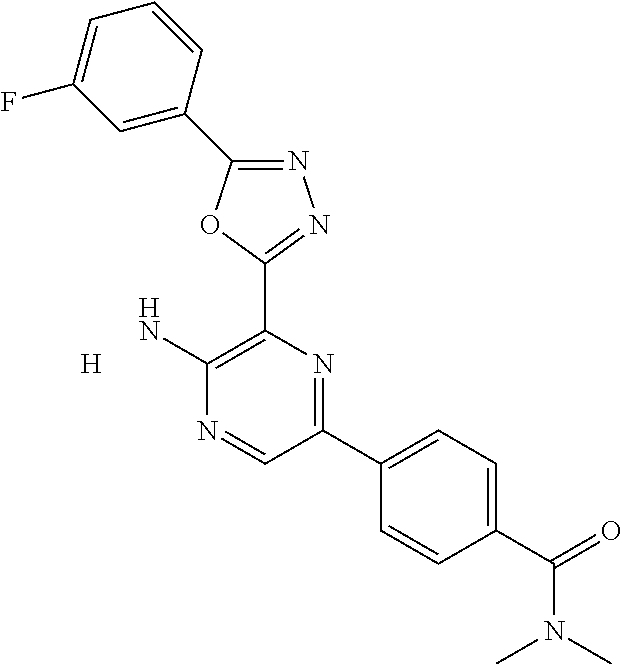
N1=C(C2=CC(F)=CC=C2)OC(C2=C(N)N=CC(C3=CC=C(C(=O)N(C)C)C=C3)=N2)=N1.[H]
